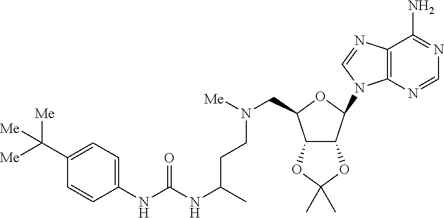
C12C(C(N3C4=C(C(N)=NC=N4)N=C3)OC1CN(CCC(NC(NC1=CC=C(C([Me])([Me])[Me])C=C1)=O)C)[Me])OC(C)(C)O2
